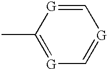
C1=[G]C(C)=[G]C=[G]1
